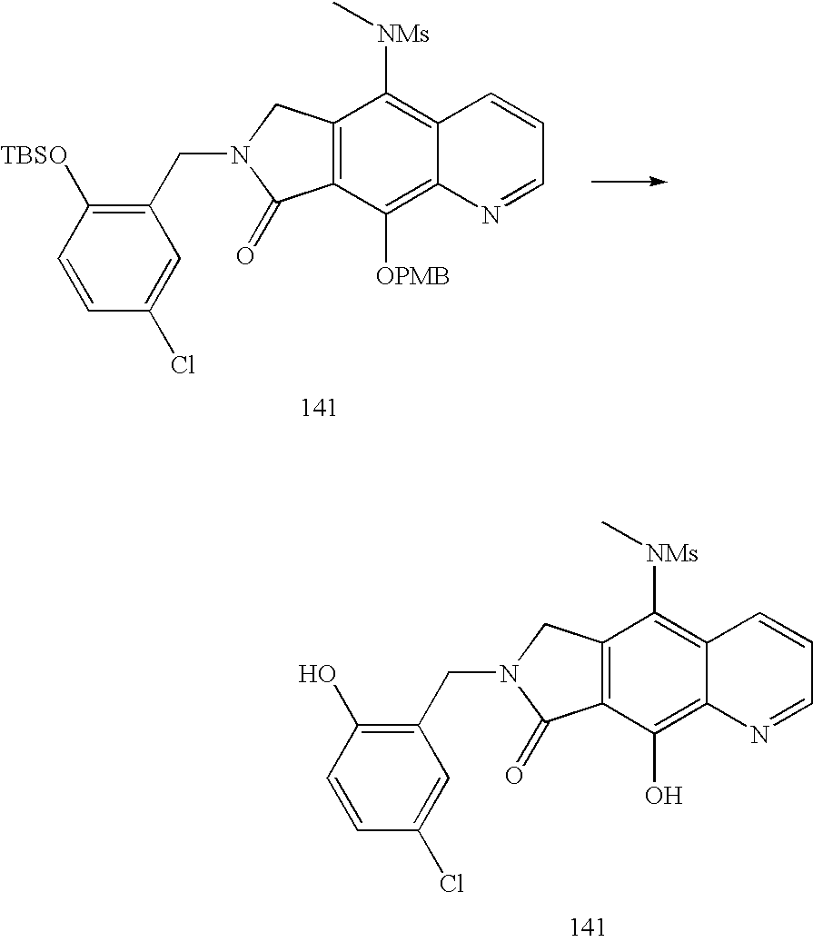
C12=C(C(O)=C3C(=C1[NMs]C)C=CC=N3)C(=O)N(CC1=C(O)C=CC(Cl)=C1)C2.C12=C(C([OPMB])=C3C(=C1[NMs]C)C=CC=N3)C(=O)N(CC1=C([TBSO])C=CC(Cl)=C1)C2
